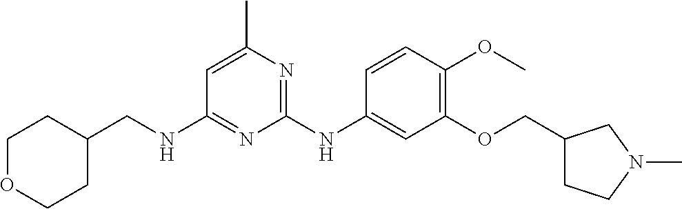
C1=C(C)N=C(NC2=CC(OCC3CCN(C)C3)=C(OC)C=C2)N=C1NCC1CCOCC1
